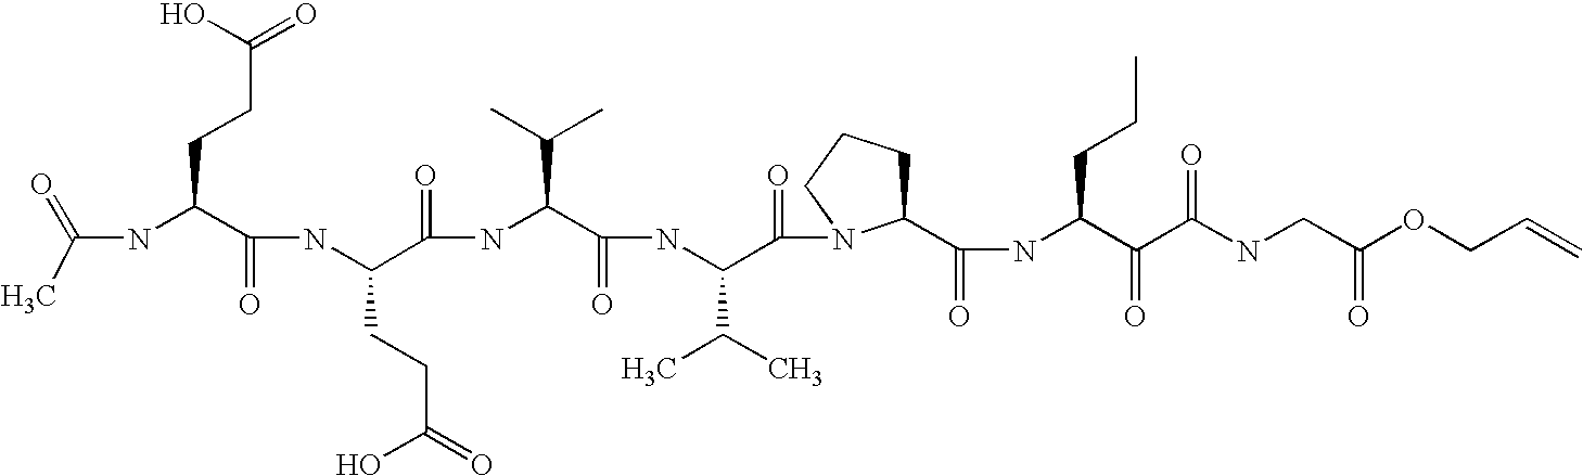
CC(=O)NC(C(NC(C(NC(C(NC(C(=O)N1C(C(NC(C(C(NCC(OCC=C)=O)=O)=O)CCC)=O)CCC1)C(C)C)=O)C(C)C)=O)CCC(O)=O)=O)CCC(=O)O
